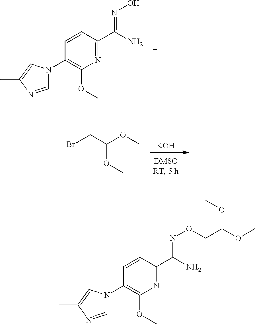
C1(N2C=NC(C)=C2)=C(OC)N=C(C(=NO)N)C=C1.[KOH].BrCC(OC)OC.C1(N2C=NC(C)=C2)=C(OC)N=C(C(=NOCC(OC)OC)N)C=C1
